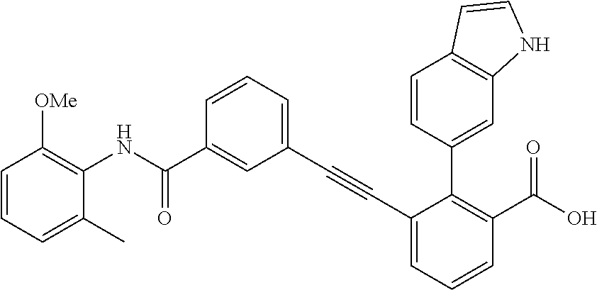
C1=CC=C(C)C(NC(C2=CC(C#CC3=CC=CC(C(O)=O)=C3C3=CC4=C(C=C3)C=CN4)=CC=C2)=O)=C1[OMe]
